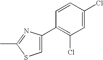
C1(C2=C(Cl)C=C(Cl)C=C2)=CSC(C)=N1
